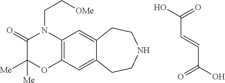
C12=C(C=C3C(=C1)CCNCC3)OC([Me])([Me])C(=O)N2CC[OMe].C(C=CC(=O)O)(=O)O
